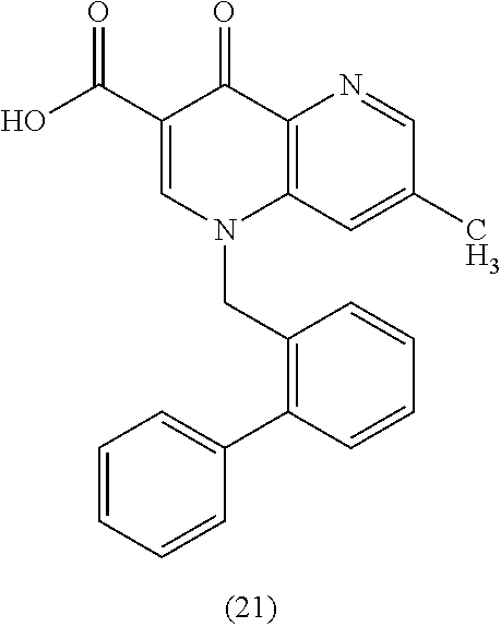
C1(C(O)=O)=CN(CC2=C(C3=CC=CC=C3)C=CC=C2)C2=C(C1=O)N=CC(C)=C2
